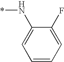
C1(N*)=CC=CC=C1F
